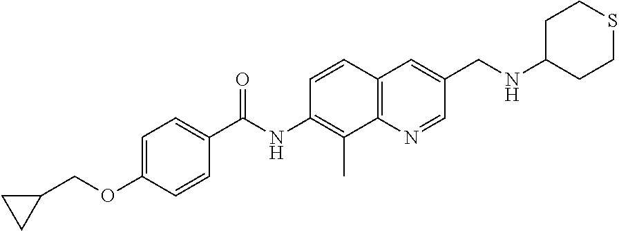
C1(COC2=CC=C(C(NC3=C(C)C4=C(C=C3)C=C(CNC3CCSCC3)C=N4)=O)C=C2)CC1
